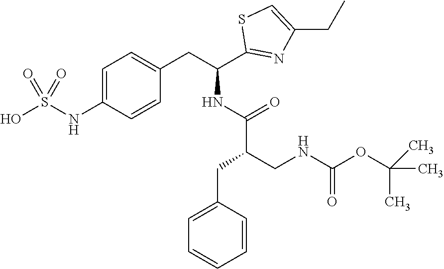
C1=C(NS(O)(=O)=O)C=CC(CC(NC(=O)C(CNC(OC(C)(C)C)=O)CC2=CC=CC=C2)C2=NC(CC)=CS2)=C1
